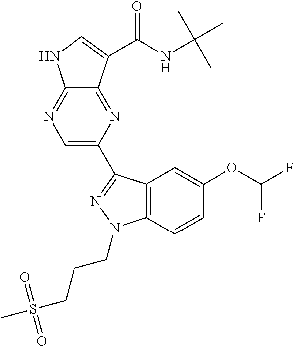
C12=NC=C(C3=NN(CCCS(C)(=O)=O)C4=C3C=C(OC(F)F)C=C4)N=C1C(C(=O)NC(C)(C)C)=CN2
